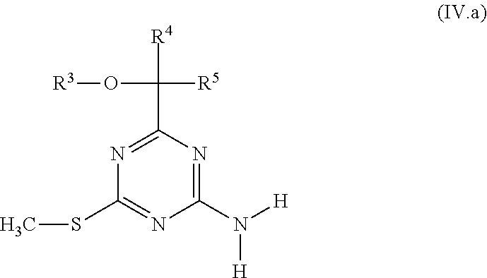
C1(N([H])[H])=NC(C([R5])([R4])O[R3])=NC(SC)=N1
